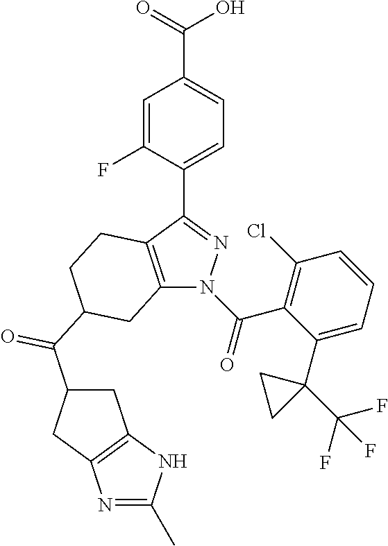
C(C1=CC=C(C2=NN(C(=O)C3=C(Cl)C=CC=C3C3(C(F)(F)F)CC3)C3=C2CCC(C(C2CC4=C(C2)N=C(C)N4)=O)C3)C(F)=C1)(=O)O
